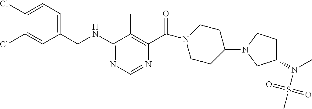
C1(NCC2=CC=C(Cl)C(Cl)=C2)=NC=NC(C(N2CCC(N3CC(N(C)S(C)(=O)=O)CC3)CC2)=O)=C1C
